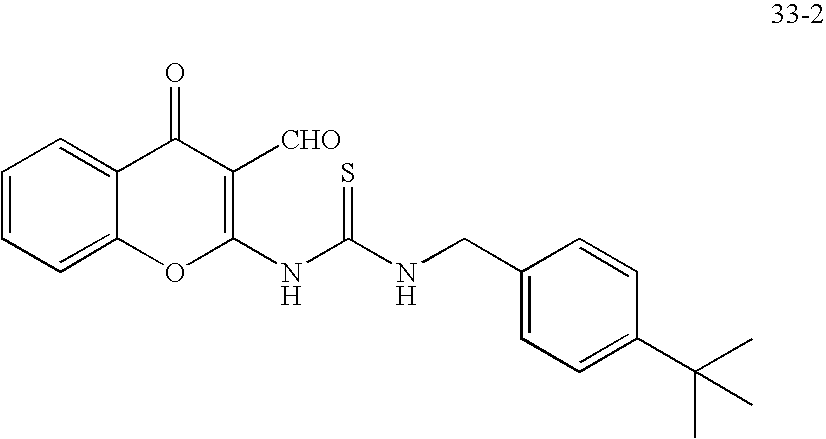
N(C(=S)NCC1=CC=C(C(C)(C)C)C=C1)C1=C([CHO])C(=O)C2=CC=CC=C2O1
